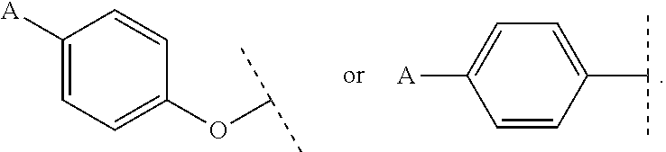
C1=C([A])C=CC(C(C)C)=C1.C1([A])=CC=C(OC(C)C)C=C1
